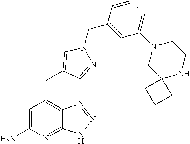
C1=C(N)N=C2C(=C1CC1=CN(CC3=CC(N4CC5(NCC4)CCC5)=CC=C3)N=C1)N=NN2
